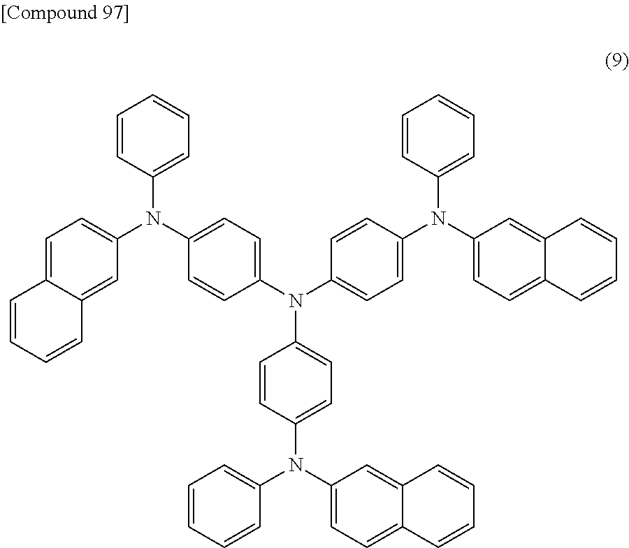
C1=CC(N(C2=CC=C(N(C3=CC=C(N(C4=CC=CC=C4)C4=CC=C5C(=C4)C=CC=C5)C=C3)C3=CC=C(N(C4=CC=CC=C4)C4=CC=C5C(=C4)C=CC=C5)C=C3)C=C2)C2=CC=C3C(=C2)C=CC=C3)=CC=C1
